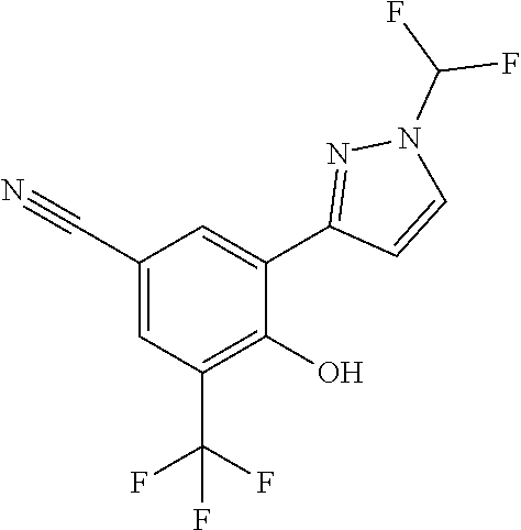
C1=C(C#N)C=C(C2=NN(C(F)F)C=C2)C(O)=C1C(F)(F)F
